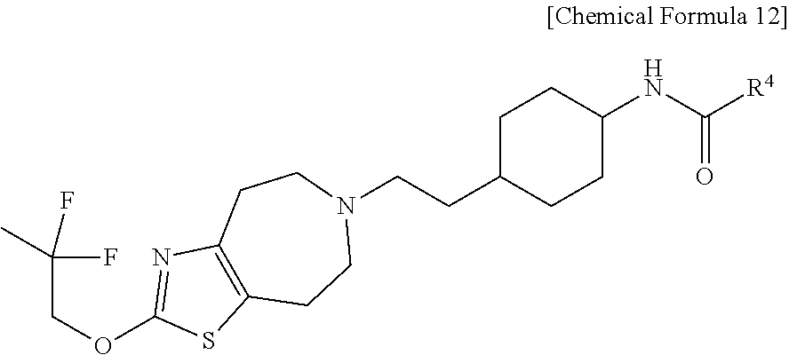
C1C(CCN2CCC3=C(CC2)SC(OCC(F)(C)F)=N3)CCC(NC([R4])=O)C1
